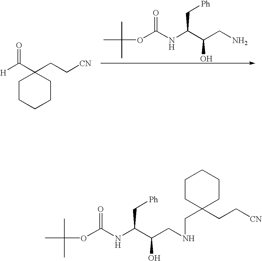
CC(C)(C)OC(NC(C(CN)O)C[Ph])=O.C([H])(=O)C1(CC[CN])CCCCC1.CC(C)(C)OC(NC(C(CNCC1(CC[CN])CCCCC1)O)C[Ph])=O
